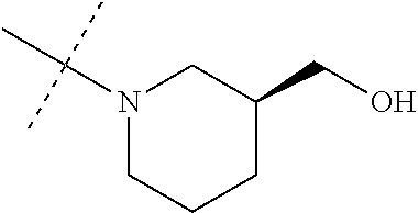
N1(C(C)(C)C)CCCC(CO)C1
